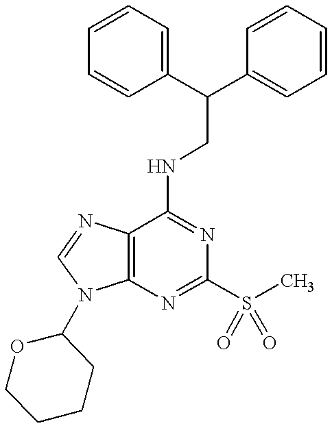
C12=C(N=CN1C1OCCCC1)C(NCC(C1=CC=CC=C1)C1=CC=CC=C1)=NC(S(C)(=O)=O)=N2
